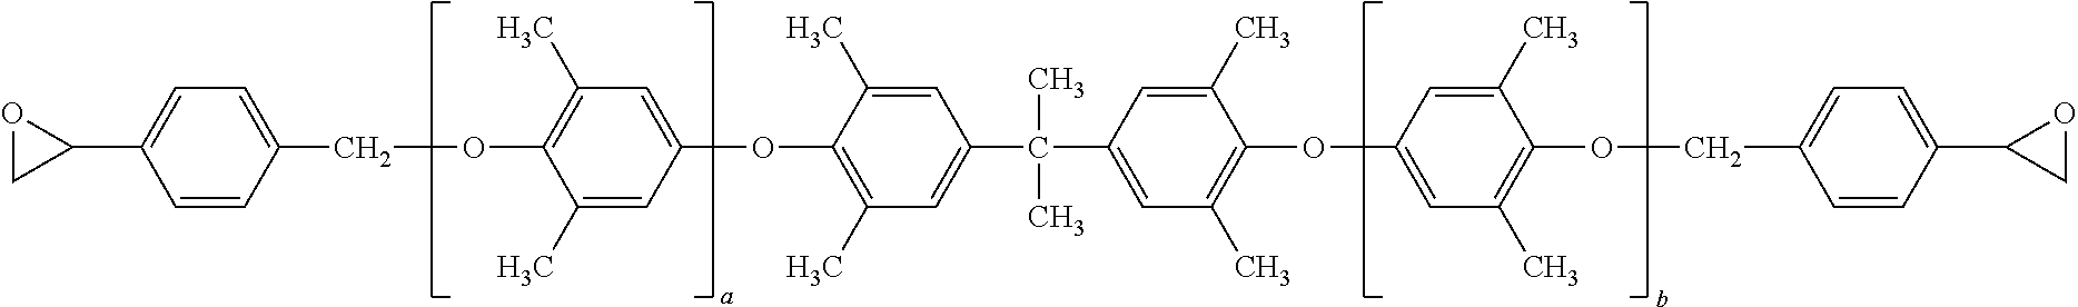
C1=C(C)C(OC2=CC(C)=C(OCC3=CC=C(C4OC4)C=C3)C(C)=C2)=C(C)C=C1C(C)(C)C1=CC(C)=C(OC2=CC(C)=C(OCC3=CC=C(C4OC4)C=C3)C(C)=C2)C(C)=C1
